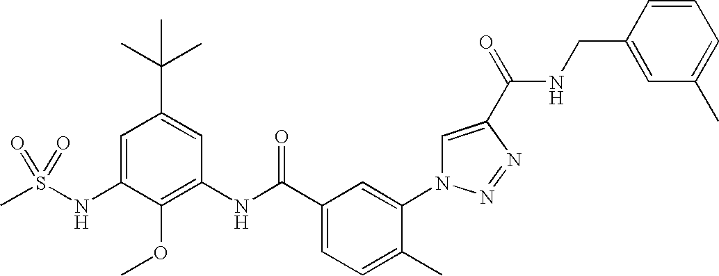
CS(NC1=CC(C(C)(C)C)=CC(NC(C2=CC=C(C)C(N3C=C(C(=O)NCC4=CC(C)=CC=C4)N=N3)=C2)=O)=C1OC)(=O)=O
